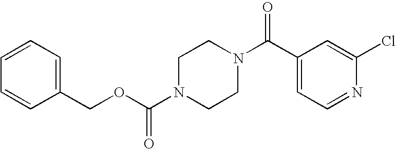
C(N1CCN(C(C2=CC=NC(Cl)=C2)=O)CC1)(OCC1=CC=CC=C1)=O
